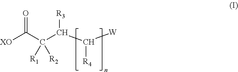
[XO]C(C(C(C([W])[R4])[R3])([R2])[R1])=O
